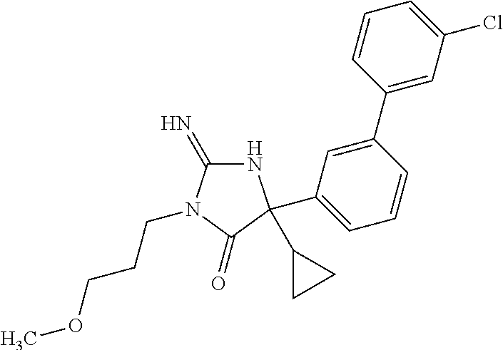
N1C(=N)N(CCCOC)C(=O)C1(C1CC1)C1=CC=CC(C2=CC(Cl)=CC=C2)=C1
